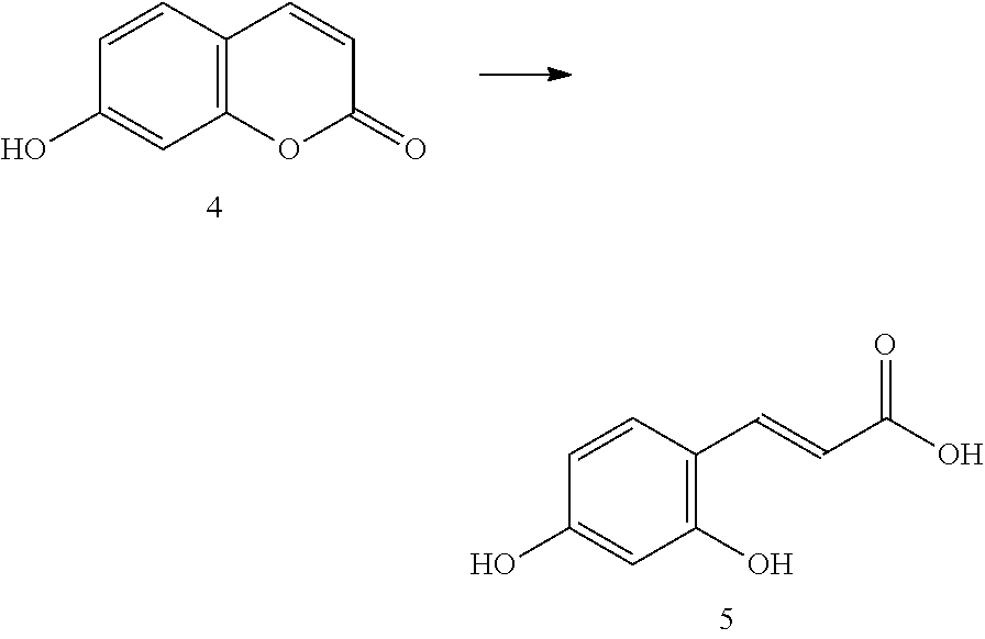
C12=C(OC(=O)C=C1)C=C(O)C=C2.OC(C=CC1=C(O)C=C(O)C=C1)=O
